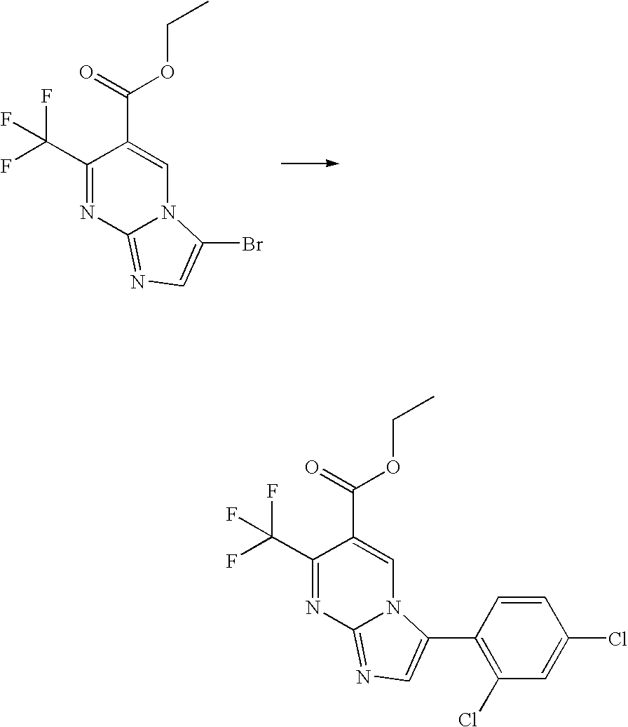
C1(C(F)(F)F)=NC2=NC=C(Br)N2C=C1C(=O)OCC.C1(C(F)(F)F)=NC2=NC=C(C3=C(Cl)C=C(Cl)C=C3)N2C=C1C(=O)OCC
